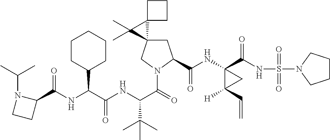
C(C(NC(C(=O)N1CC2(CC1C(=O)NC1(C(NS(=O)(=O)N3CCCC3)=O)C([H])(C=C)C1)C1(C2(C)C)CCC1)C(C)(C)C)=O)(C1CCCCC1)NC(=O)C1N(C(C)C)CC1
